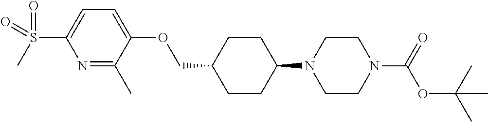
C1CC(N2CCN(C(OC(C)(C)C)=O)CC2)CCC1COC1=CC=C(S(=O)(C)=O)N=C1C
